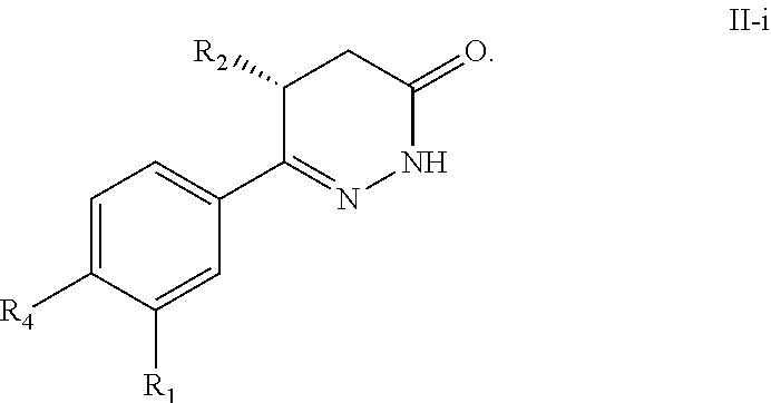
C1=C([R4])C([R1])=CC(C2=NNC(=O)CC2[R2])=C1
